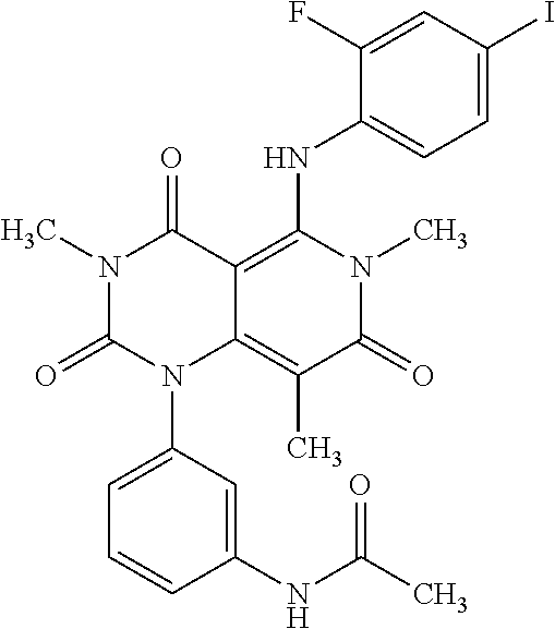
N1(C)C(=O)N(C2=CC=CC(NC(C)=O)=C2)C2=C(C)C(=O)N(C)C(NC3=CC=C(I)C=C3F)=C2C1=O
